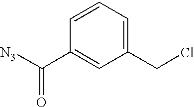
C1=CC(C([N3])=O)=CC(CCl)=C1
